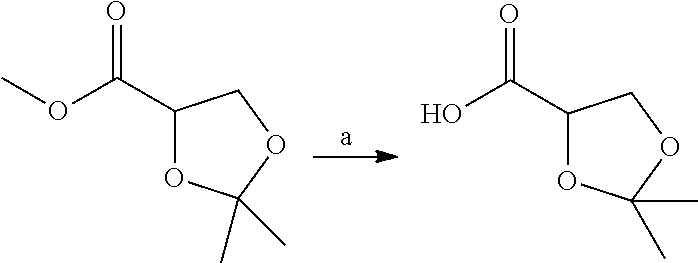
C1(C(OC)=O)OC(C)(C)OC1.C1(C(O)=O)OC(C)(C)OC1
